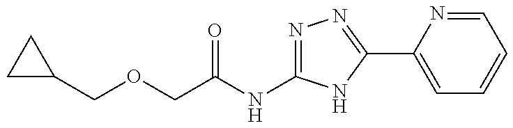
C(OCC(NC1=NN=C(C2=CC=CC=N2)N1)=O)C1CC1
